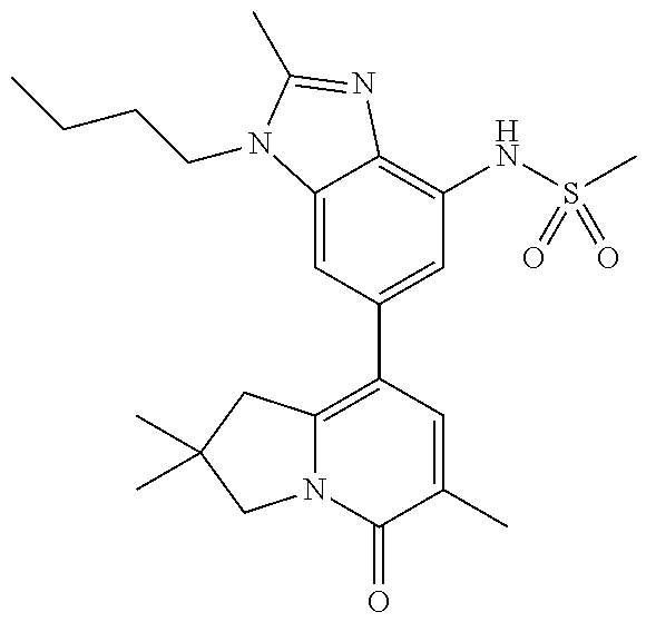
C1=C2C(=C(NS(C)(=O)=O)C=C1C1=C3N(C(=O)C(C)=C1)CC(C)(C)C3)N=C(C)N2CCCC
